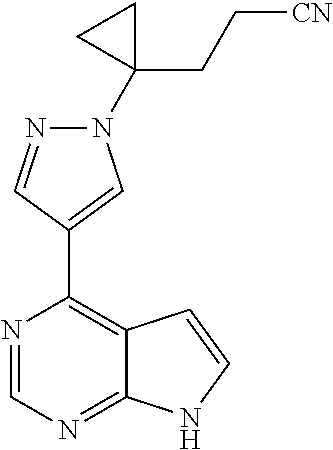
N1=CN=C2C(=C1C1=CN(C3(CC[CN])CC3)N=C1)C=CN2
